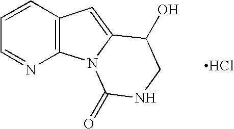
C1=CC2=C(N=C1)N1C(=C2)C(O)CNC1=O.Cl
